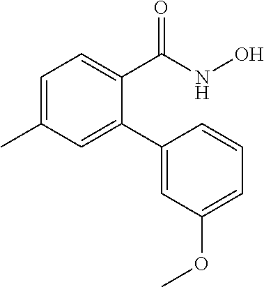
C1=C(C)C=C(C2=CC(OC)=CC=C2)C(C(=O)NO)=C1
